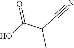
C(C(C)C#N)(O)=O
